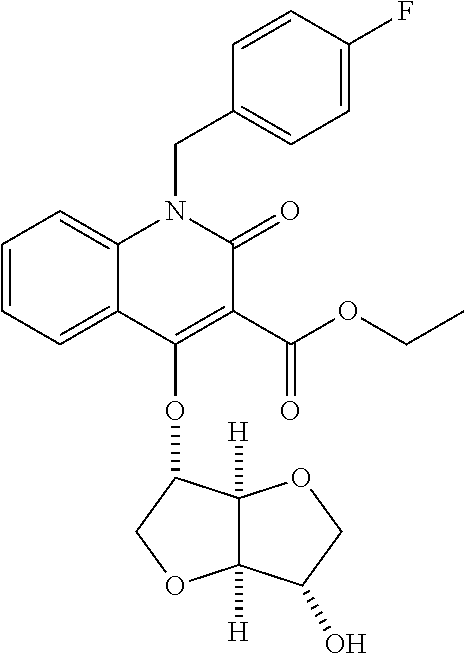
C1=CC=C2C(=C1)N(CC1=CC=C(F)C=C1)C(=O)C(C(OCC)=O)=C2OC1C2([H])C([H])(OC1)C(O)CO2
